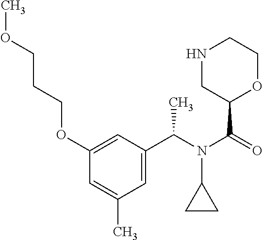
C1(OCCCOC)=CC(C(N(C(=O)C2OCCNC2)C2CC2)C)=CC(C)=C1
